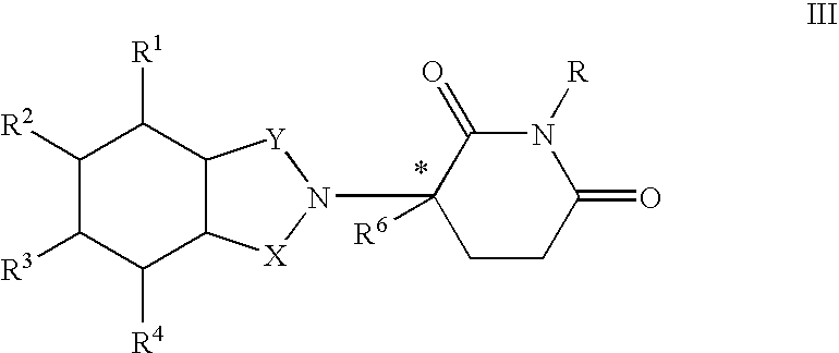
C1([R2])C([R3])C([R4])C2C(C1[R1])[Y]N(C1([R6])CCC(=O)N([R])C1=O)[X]2
